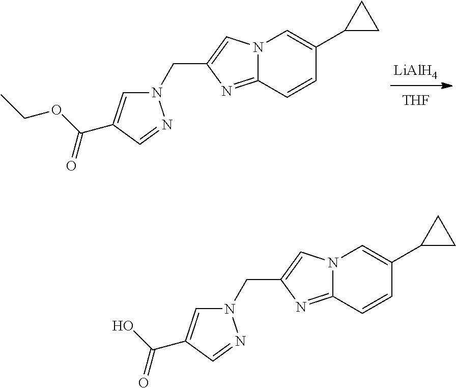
N12C(=NC(CN3C=C(C(O)=O)C=N3)=C1)C=CC(C1CC1)=C2.N12C(=NC(CN3C=C(C(OCC)=O)C=N3)=C1)C=CC(C1CC1)=C2.[LiAlH4].[THF]
